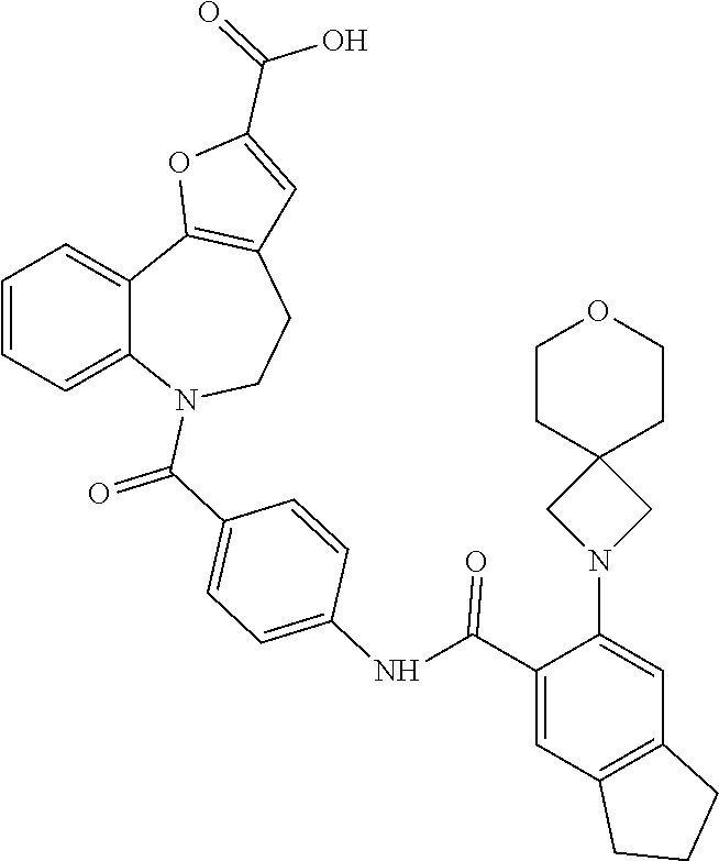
C1=CC=C2C(=C1)C1=C(CCN2C(C2=CC=C(NC(C3=CC4=C(C=C3N3CC5(C3)CCOCC5)CCC4)=O)C=C2)=O)C=C(C(=O)O)O1
